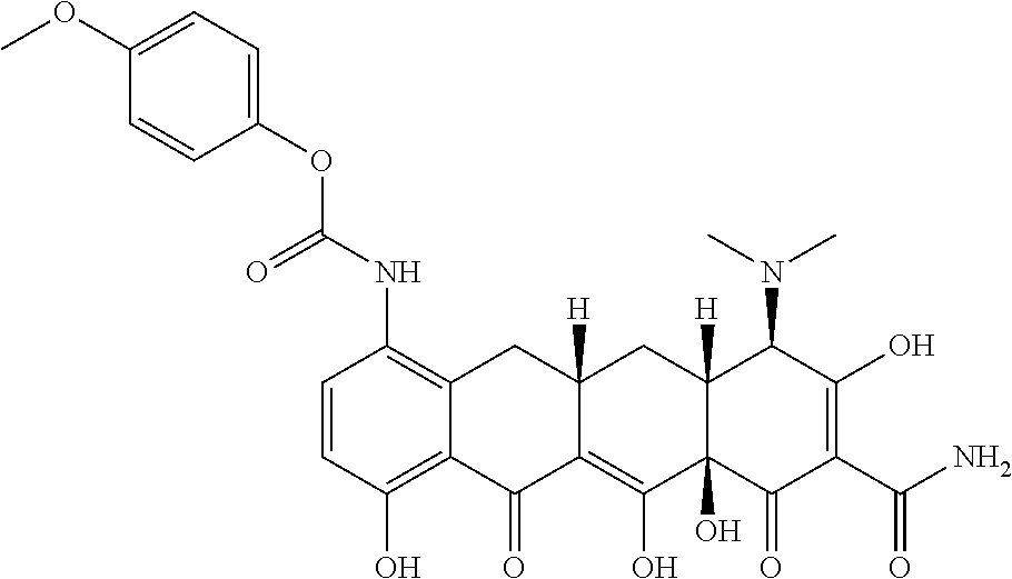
C1=CC(O)=C2C(=C1NC(OC1=CC=C(OC)C=C1)=O)CC1([H])C(=C(O)C3(O)C([H])(C1)C(N(C)C)C(O)=C(C(N)=O)C3=O)C2=O
